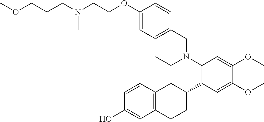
C1(O)=CC2=C(C=C1)CC(C1=C(N(CC3=CC=C(OCCN(CCCOC)C)C=C3)CC)C=C(OC)C(OC)=C1)CC2
